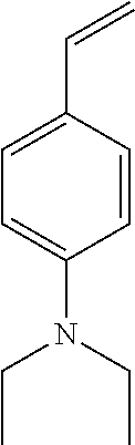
C1=C(C=C)C=CC(N(CC)CC)=C1
